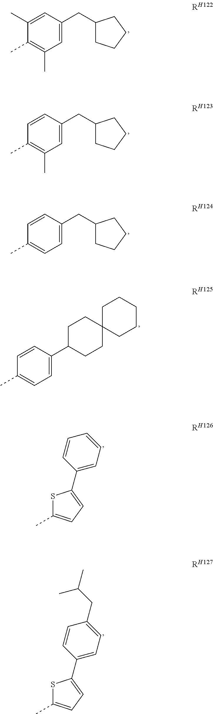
C1=C(CC2CCCC2)C=C(C)C(C)=C1C.C1=C(CC2CCCC2)C=CC(C)=C1C.C1=C(CC2CCCC2)C=CC(C)=C1.C1=C(C2CCC3(CC2)CCCCC3)C=CC(C)=C1.S1C(C)=CC=C1C1=CC=CC=C1.S1C(C)=CC=C1C1=CC=C(CC(C)C)C=C1
